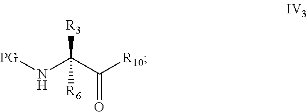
[PG]NC(C([R10])=O)([R3])[R6]
